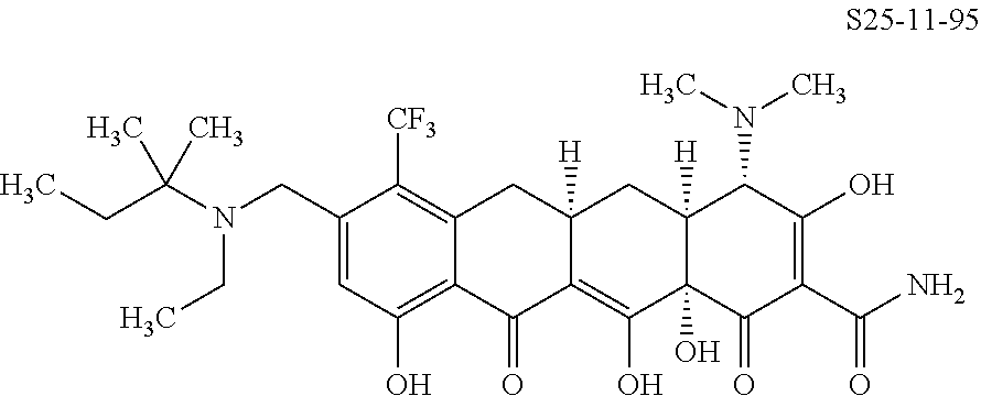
C1(CN(CC)C(CC)(C)C)=CC(O)=C2C(=C1[CF3])CC1([H])C(=C(O)C3(O)C([H])(C1)C(N(C)C)C(O)=C(C(N)=O)C3=O)C2=O
